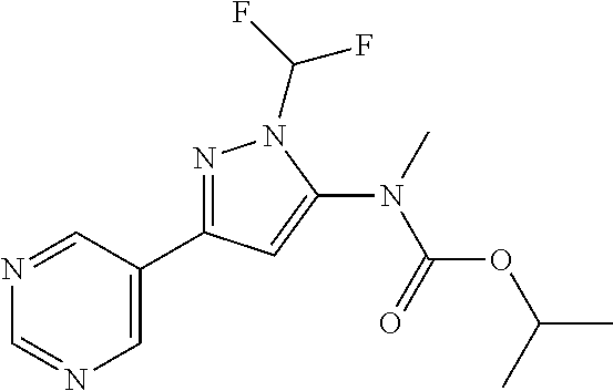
N1=C(C2=CN=CN=C2)C=C(N(C(OC(C)C)=O)C)N1C(F)F
